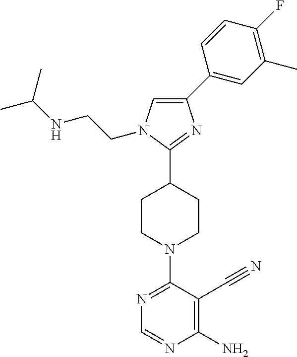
N1=C(N2CCC(C3=NC(C4=CC(C)=C(F)C=C4)=CN3CCNC(C)C)CC2)C(C#N)=C(N)N=C1
